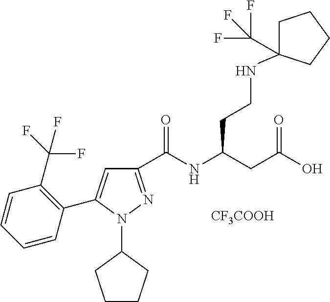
C1(C(NC(CC(O)=O)CCNC2(C(F)(F)F)CCCC2)=O)=NN(C2CCCC2)C(C2=C(C(F)(F)F)C=CC=C2)=C1.[CF3COOH]
